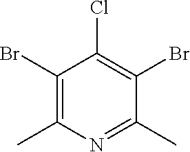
C1(Br)=C(C)N=C(C)C(Br)=C1Cl
